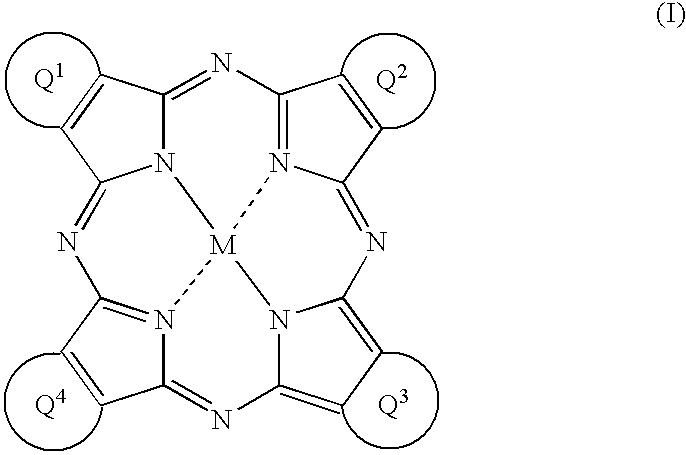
N12C3=NC4=N5C(=NC6=CC=C7N6[M]15N1=C(N=C2C=C3)C=CC1=N7)C=C4
